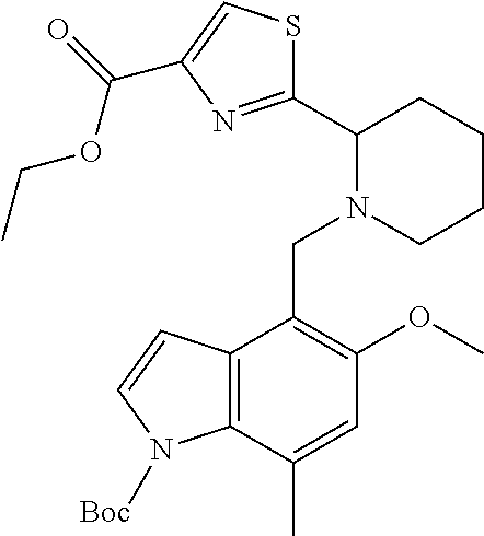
C1(C2N(CC3=C(OC)C=C(C)C4=C3C=CN4[Boc])CCCC2)=NC(C(=O)OCC)=CS1
